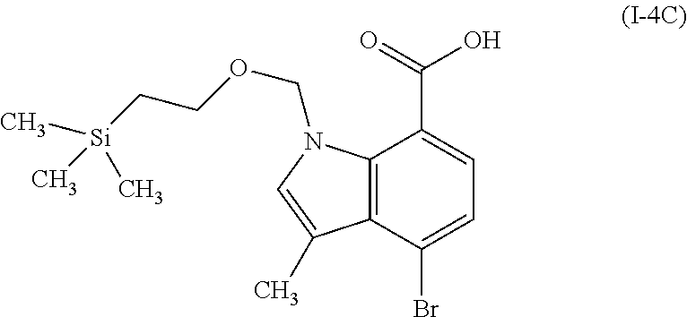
C12=C(C(Br)=CC=C1C(=O)O)C(C)=CN2COCC[Si](C)(C)C
